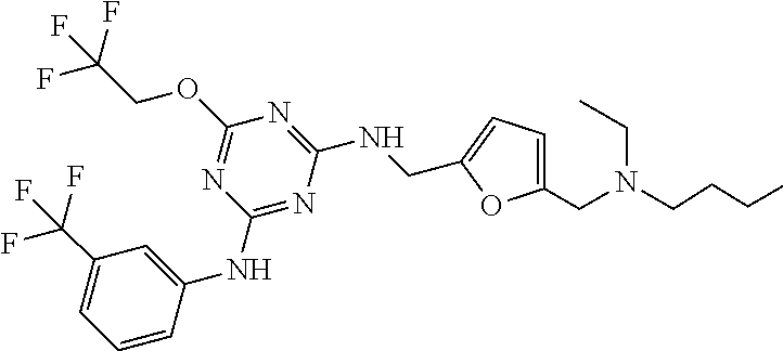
CCCCN(CC1=CC=C(CNC2=NC(OCC(F)(F)F)=NC(NC3=CC(C(F)(F)F)=CC=C3)=N2)O1)CC
